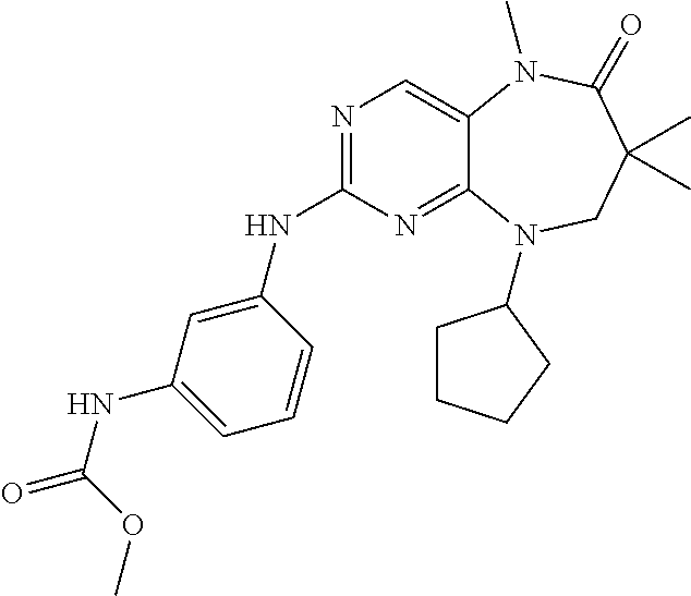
N1=C(NC2=CC(NC(OC)=O)=CC=C2)N=C2C(=C1)N(C)C(=O)C(C)(C)CN2C1CCCC1
